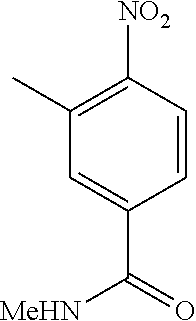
C1([NO2])=C(C)C=C(C([MeHN])=O)C=C1
